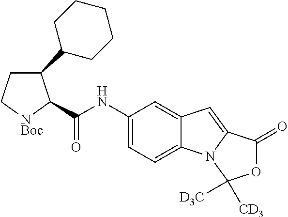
C1C[NBoc]C(C(NC2=CC=C3C(=C2)C=C2N3C([D3C])([CD3])OC2=O)=O)C1C1CCCCC1
